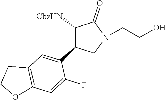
C12=C(OCC1)C=C(F)C(C1C([CbzHN])C(=O)N(CCO)C1)=C2
